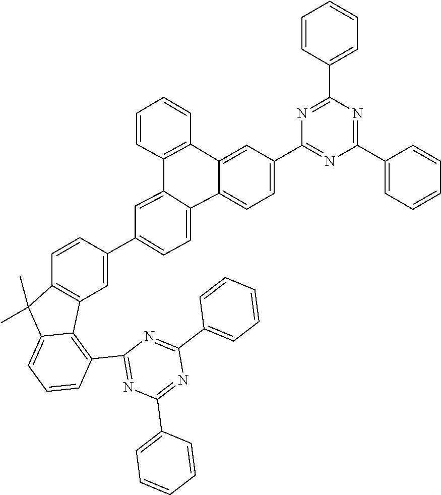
C1=CC2=C(C=C1C1=CC=C3C(=C1)C1=C(C4=CC(C5=NC(C6=CC=CC=C6)=NC(C6=CC=CC=C6)=N5)=CC=C34)C=CC=C1)C1=C(C3=NC(C4=CC=CC=C4)=NC(C4=CC=CC=C4)=N3)C=CC=C1C2(C)C
